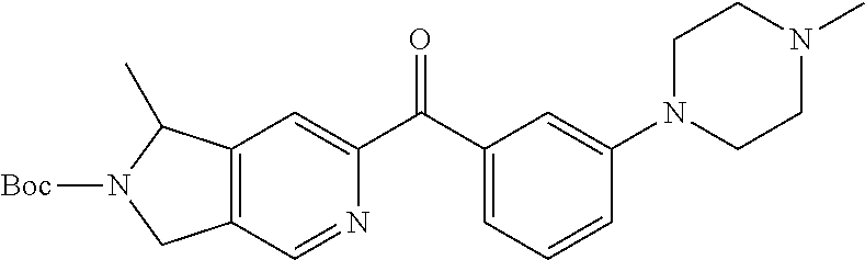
C12=C(C=NC(C(C3=CC=CC(N4CCN(C)CC4)=C3)=O)=C1)CN([Boc])C2C
